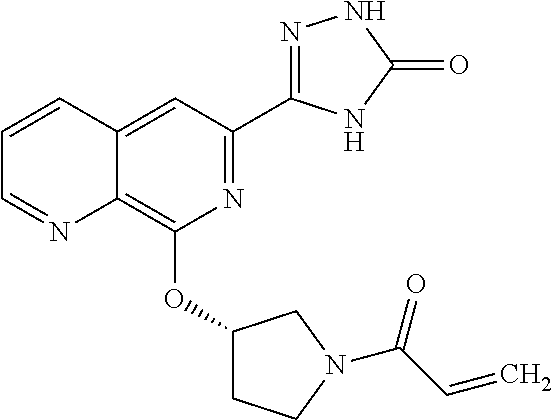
C1(OC2=C3C(=CC(C4=NNC(=O)N4)=N2)C=CC=N3)CCN(C(C=C)=O)C1
